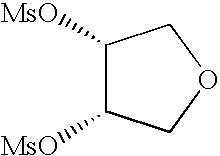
C1([MsO])C([MsO])COC1
